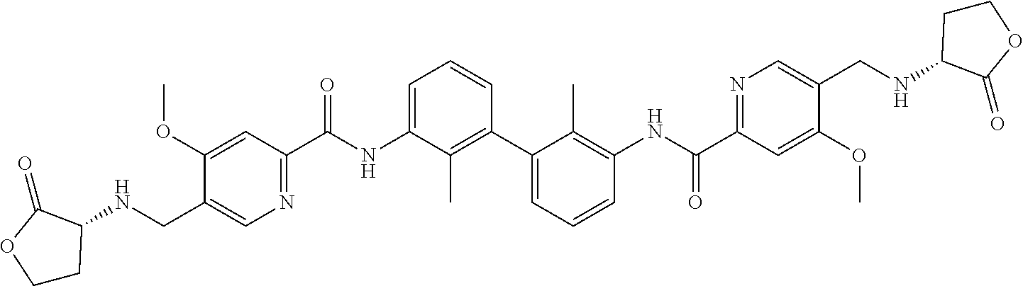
C1=C(NC(=O)C2=NC=C(CNC3CCOC3=O)C(OC)=C2)C(C)=C(C2=CC=CC(NC(=O)C3=NC=C(CNC4CCOC4=O)C(OC)=C3)=C2C)C=C1
